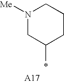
N1([Me])CC(*)CCC1
